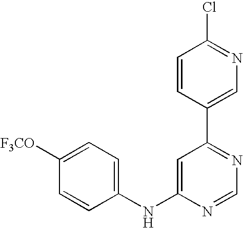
C1(NC2=CC(C3=CN=C(Cl)C=C3)=NC=N2)=CC=C([F3CO])C=C1
